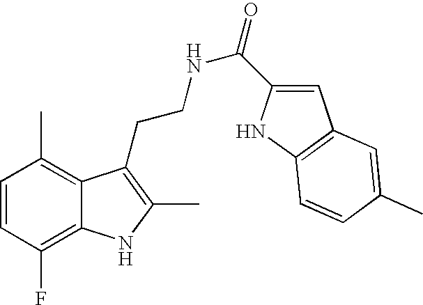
C1=CC(F)=C2C(=C1C)C(CCNC(=O)C1=CC3=C(N1)C=CC(C)=C3)=C(C)N2
